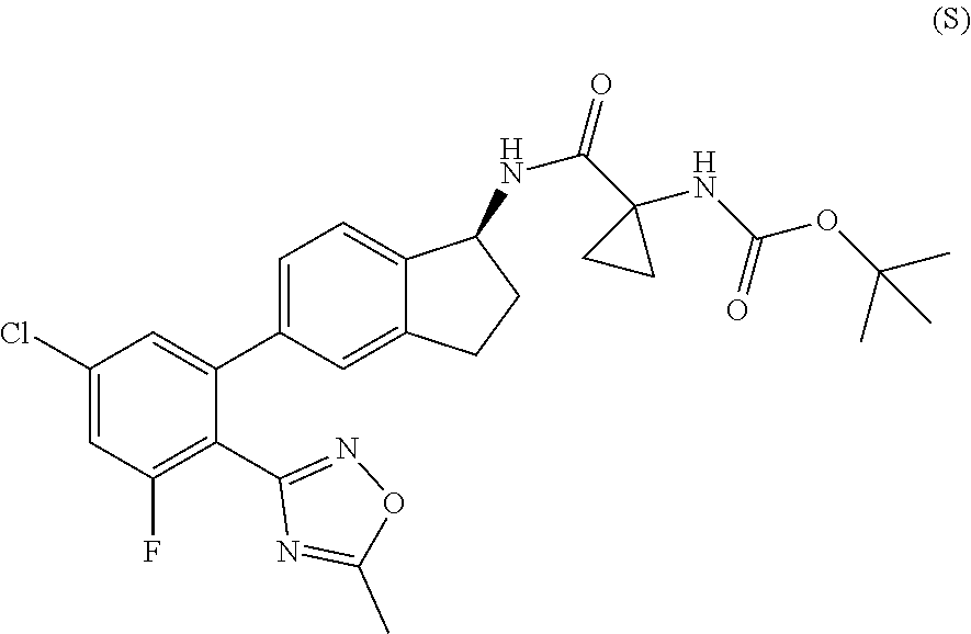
C1(Cl)=CC(F)=C(C2=NOC(C)=N2)C(C2=CC=C3C(=C2)CCC3NC(C2(NC(OC(C)(C)C)=O)CC2)=O)=C1
